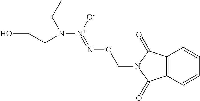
C12=C(C=CC=C1)C(=O)N(CON=[N+](N(CC)CCO)[O-])C2=O
